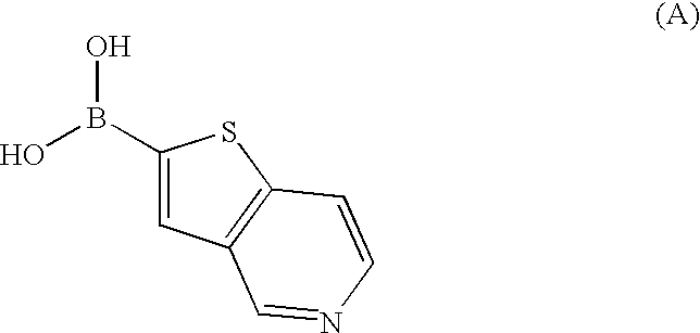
C1(B(O)O)=CC2=C(S1)C=CN=C2
